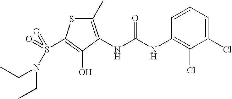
C1(C)=C(NC(=O)NC2=C(Cl)C(Cl)=CC=C2)C(O)=C(S(=O)(N(CC)CC)=O)S1
